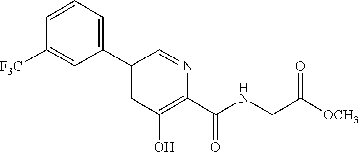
C1=CC=C(C2=CC(O)=C(C(NCC([OCH3])=O)=O)N=C2)C=C1[F3C]
